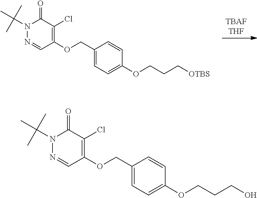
[TBAFTHF].N1(C(C)(C)C)N=CC(OCC2=CC=C(OCCC[OTBS])C=C2)=C(Cl)C1=O.N1(C(C)(C)C)N=CC(OCC2=CC=C(OCCCO)C=C2)=C(Cl)C1=O
